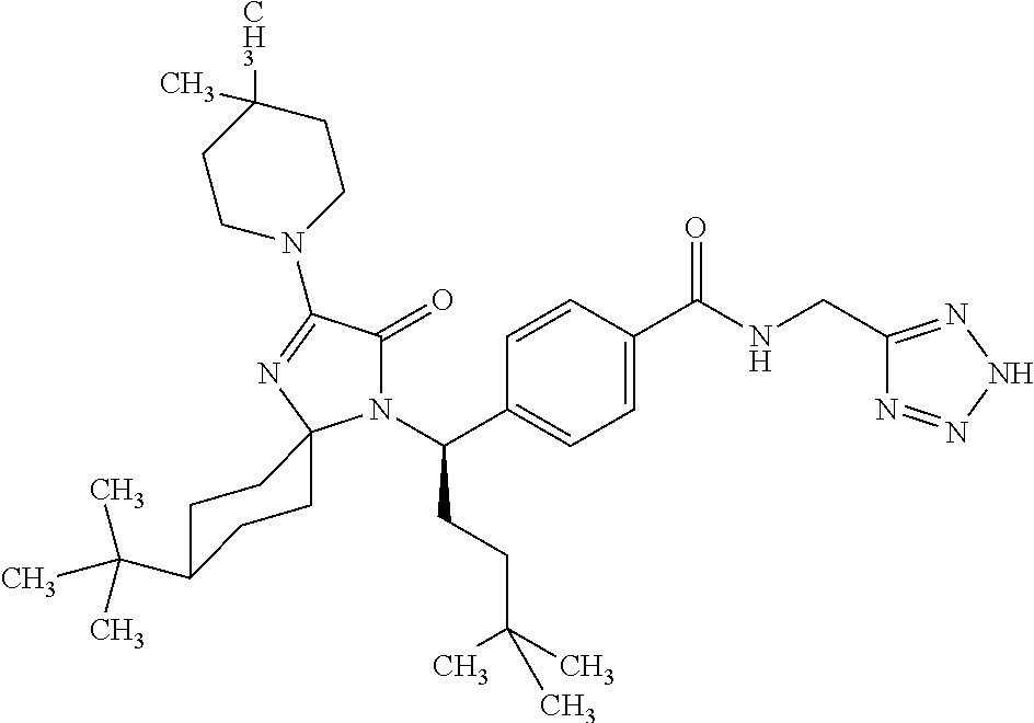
C1=C(C(=O)NCC2=NNN=N2)C=CC(C(N2C(=O)C(N3CCC(C)([CH3])CC3)=NC23CCC(C(C)(C)C)CC3)CCC(C)(C)C)=C1
